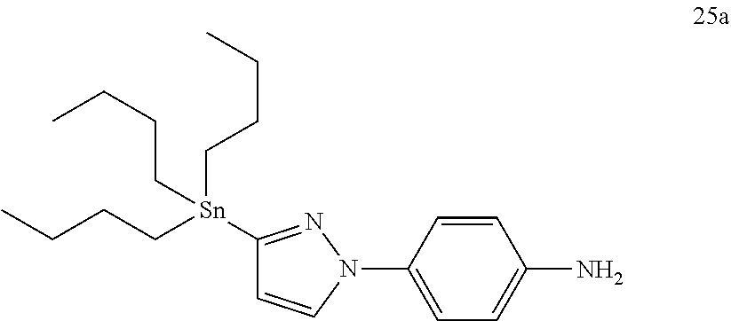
C1=C(N2C=CC([Sn](CCCC)(CCCC)CCCC)=N2)C=CC(N)=C1
